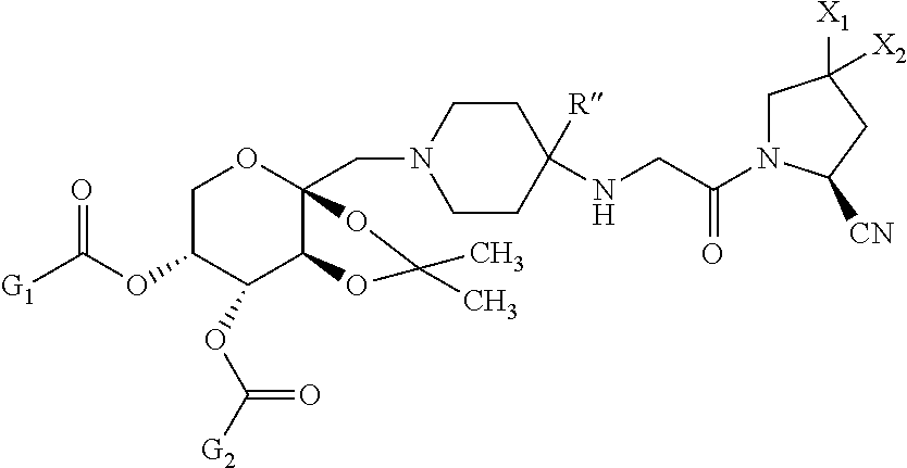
C1C(OC([G1])=O)C(OC([G2])=O)C2C(CN3CCC(NCC(N4CC([X1])([X2])CC4[CN])=O)([R])CC3)(O1)OC(C)(C)O2
